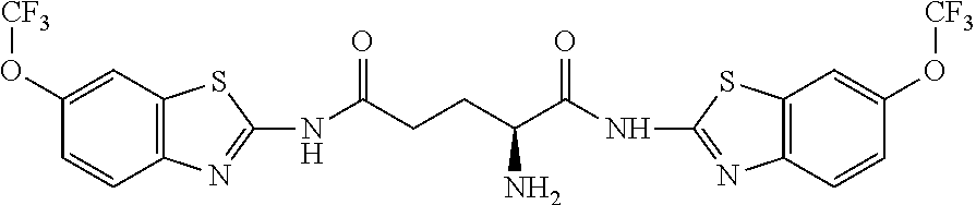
C1=CC2=C(C=C1O[CF3])SC(NC(CCC(C(NC1=NC3=C(C=C(O[CF3])C=C3)S1)=O)N)=O)=N2
